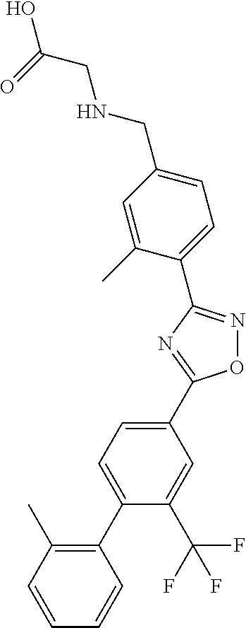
C1(C2=CC=C(C3=NC(C4=CC=C(CNCC(O)=O)C=C4C)=NO3)C=C2C(F)(F)F)=C(C)C=CC=C1
